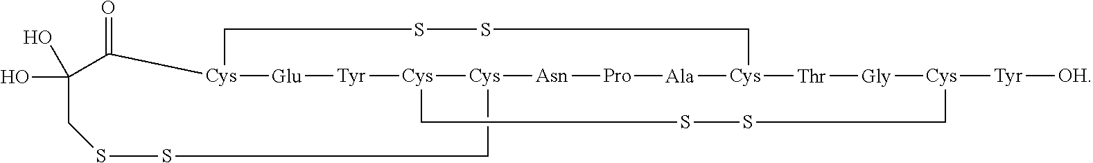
C1[Cys]2[Cys]3[Tyr][Glu][Cys](CSSC[Cys]([Ala][Pro][Asn]2)[Thr][Gly][Cys]([Tyr][OH])CSSC3)C(=O)C(O)(O)CSS1
